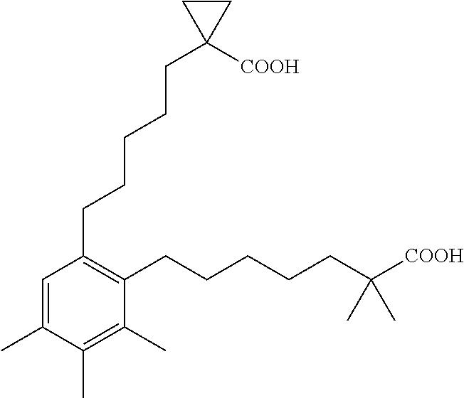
C1=C(C)C(C)=C(C)C(CCCCCC([COOH])(C)C)=C1CCCCCC1([COOH])CC1
